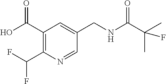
C1(C(O)=O)=C(C(F)F)N=CC(CNC(C(C)(C)F)=O)=C1
